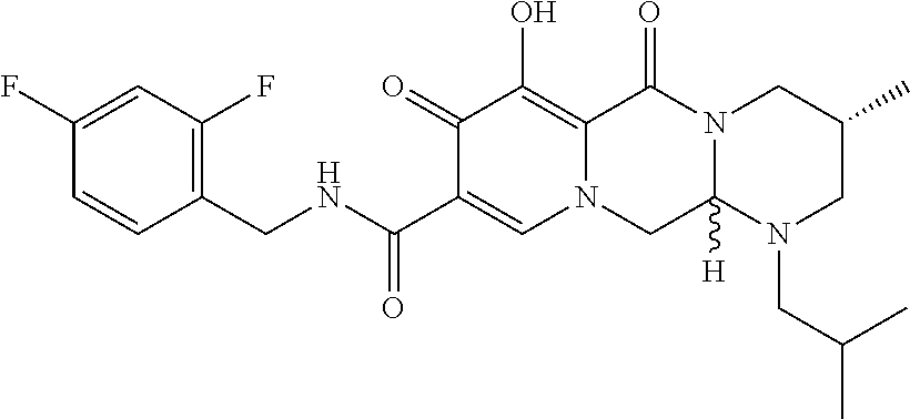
C1(CNC(C2=CN3C(=C(O)C2=O)C(=O)N2C([H])(C3)N(CC(C)C)CC(C)C2)=O)=C(F)C=C(F)C=C1
